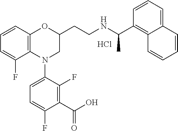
Cl.C1=CC2=C(C(F)=C1)N(C1=CC=C(F)C(C(O)=O)=C1F)CC(CCNC(C1=C3C(=CC=C1)C=CC=C3)C)O2
